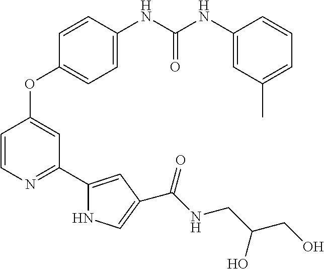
C1=CN=C(C2=CC(C(NCC(CO)O)=O)=CN2)C=C1OC1=CC=C(NC(NC2=CC(C)=CC=C2)=O)C=C1
